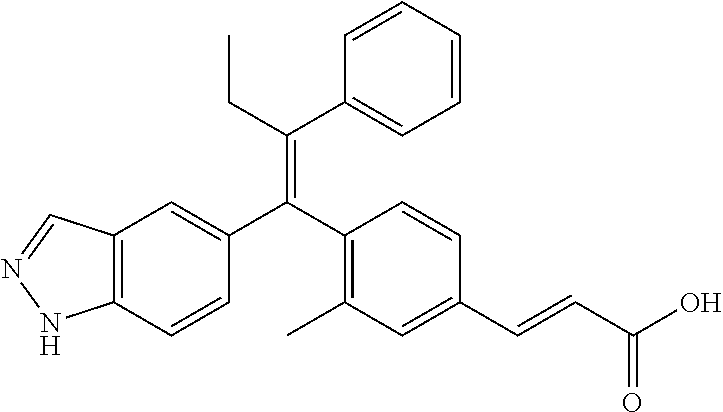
C12=C(C=CC(C(C3=C(C)C=C(C=CC(O)=O)C=C3)=C(CC)C3=CC=CC=C3)=C1)NN=C2
